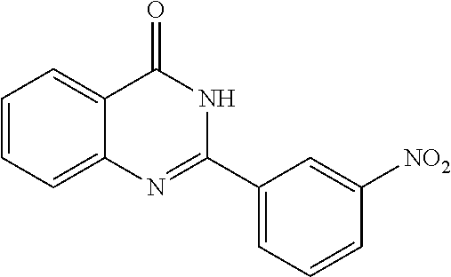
C1=CC=C2C(=C1)C(=O)NC(C1=CC=CC([NO2])=C1)=N2
